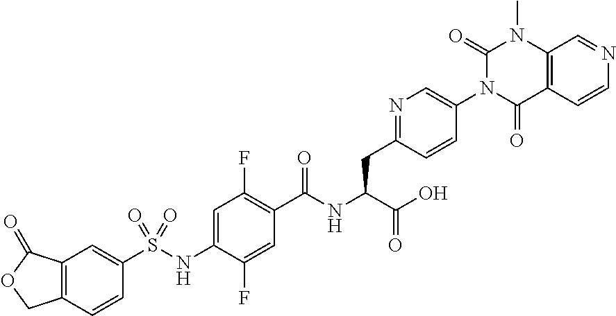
C12=C(C=CN=C1)C(=O)N(C1=CN=C(CC(C(=O)O)NC(=O)C3=C(F)C=C(NS(C4=CC5=C(C=C4)COC5=O)(=O)=O)C(F)=C3)C=C1)C(=O)N2C
